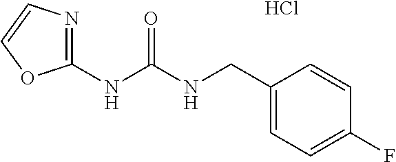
Cl.C1(CNC(NC2=NC=CO2)=O)=CC=C(F)C=C1
